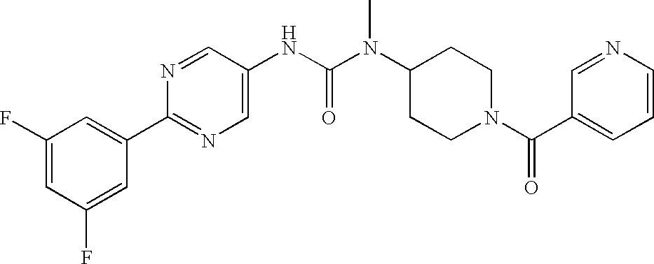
C1(C2=CC(F)=CC(F)=C2)=NC=C(NC(N(C2CCN(C(C3=CC=CN=C3)=O)CC2)C)=O)C=N1
